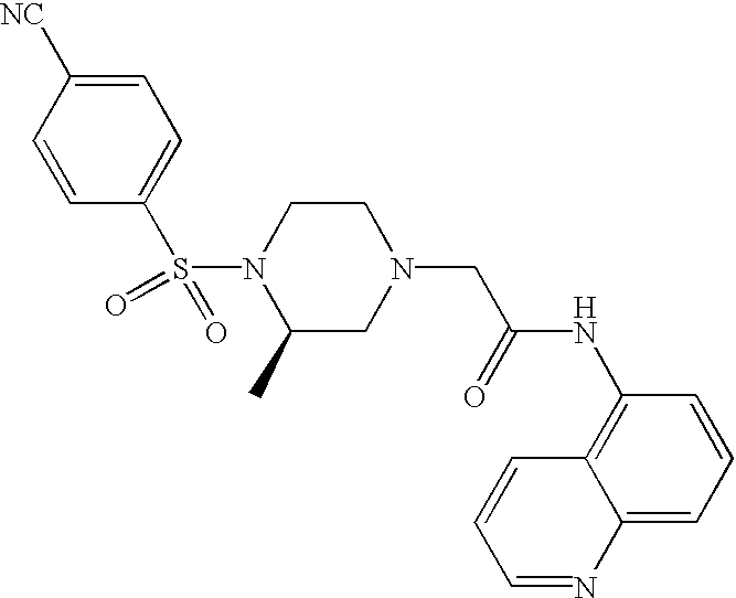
C1(S(N2C(C)CN(CC(=O)NC3=C4C(=CC=C3)N=CC=C4)CC2)(=O)=O)=CC=C([NC])C=C1
